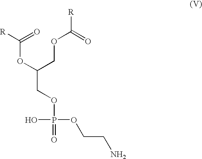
C(COP(=O)(OCCN)O)(OC([R])=O)COC([R])=O
